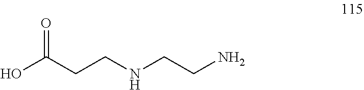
C(CCNCCN)(O)=O
